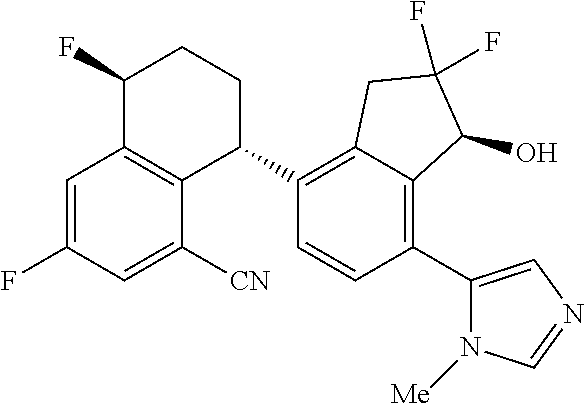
C1=C(F)C=C([CN])C2=C1C(F)CCC2C1=C2C(=C(C3=CN=CN3[Me])C=C1)C(O)C(F)(F)C2
